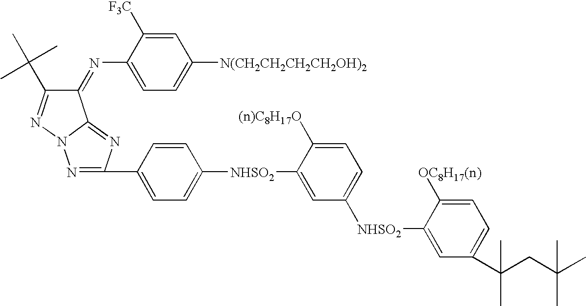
C1=C([F3C])C(N=C2C(C(C)(C)C)=NN3C2=NC(C2=CC=C([NHSO2]C4=CC([NHSO2]C5=CC(C(CC(C)(C)C)(C)C)=CC=C5[OC8H17(n)])=CC=C4[(n)C8H17O])C=C2)=N3)=CC=C1[N(CH2CH2CH2CH2OH)2]
